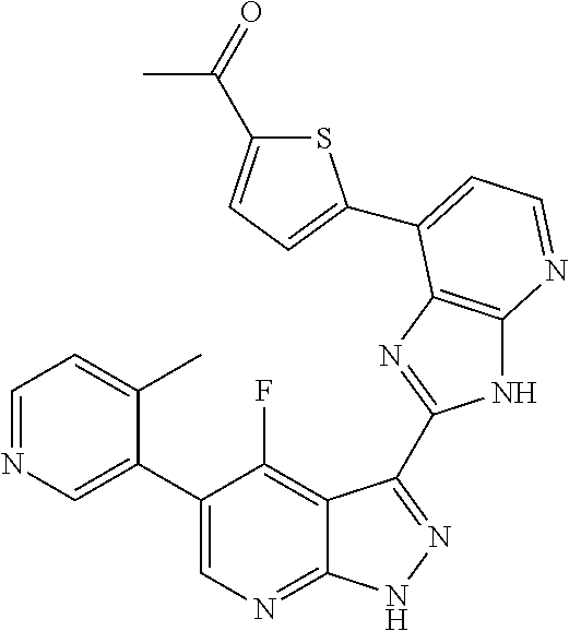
C1=NC=C(C2=CN=C3C(=C2F)C(C2=NC4=C(N2)N=CC=C4C2=CC=C(C(=O)C)S2)=NN3)C(C)=C1
